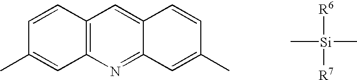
C12=C(N=C3C(=C1)C=CC(C)=C3)C=C(C)C=C2.C[Si](C)([R6])[R7]
